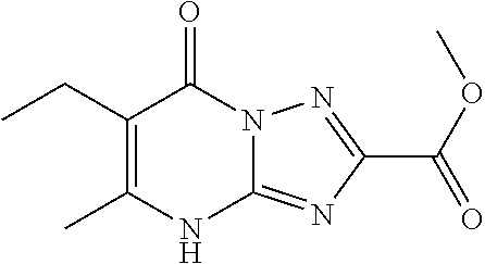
CC1=C(CC)C(=O)N2C(=NC(C(OC)=O)=N2)N1
